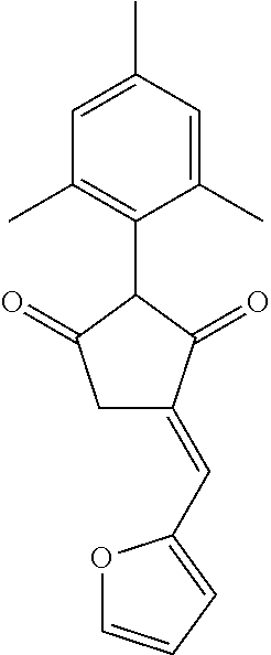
C1=C(C)C=C(C)C(C2C(=O)CC(=CC3=CC=CO3)C2=O)=C1C
